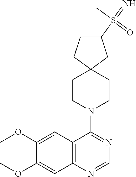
C12=C(N=CN=C1N1CCC3(CC1)CC(S(=N)(C)=O)CC3)C=C(OC)C(OC)=C2
